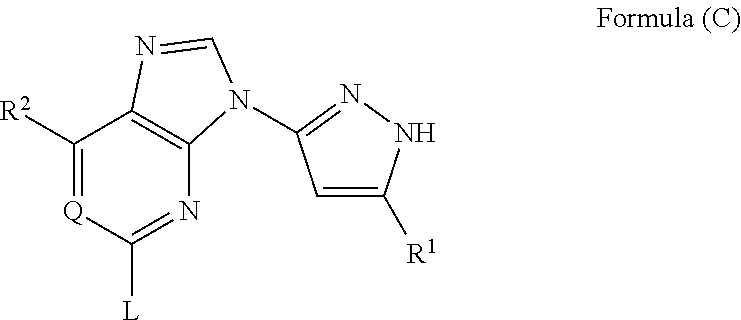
C1([R2])=[Q]C([L])=NC2=C1N=CN2C1=NNC([R1])=C1
